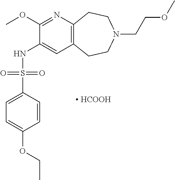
C12=C(CCN(CCOC)CC1)C=C(NS(C1=CC=C(OCC)C=C1)(=O)=O)C(OC)=N2.[ HCOOH]
